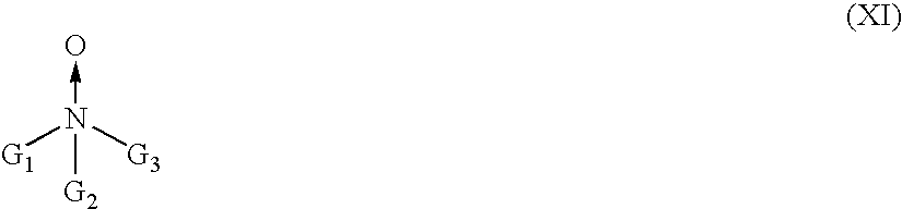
[G1]N([G3])([G2])->O
